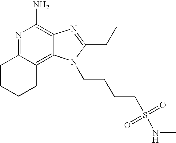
C1CCCC2=C3C(=C(N)N=C12)N=C(CC)N3CCCCS(=O)(=O)NC
